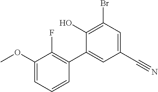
BrC1=C(O)C(C2=C(F)C(OC)=CC=C2)=CC(C#N)=C1
